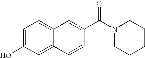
C1=C(O)C=C2C(=C1)C=C(C(=O)N1CCCCC1)C=C2
